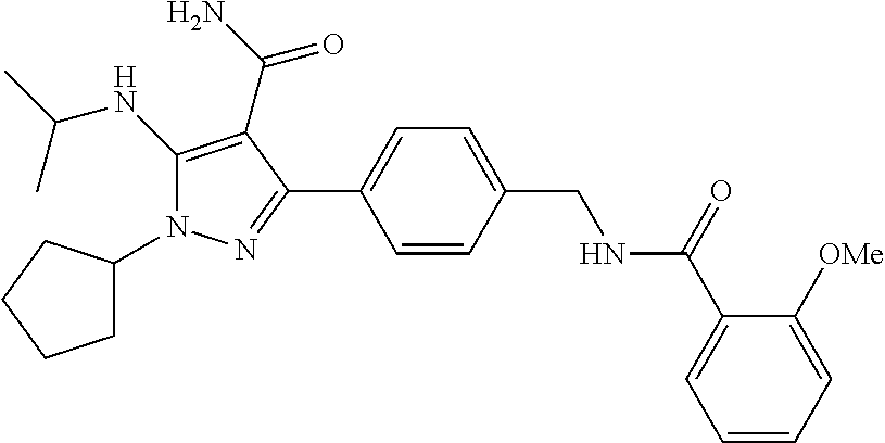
C1(NC(C)C)=C(C(N)=O)C(C2=CC=C(CNC(C3=CC=CC=C3[OMe])=O)C=C2)=NN1C1CCCC1
